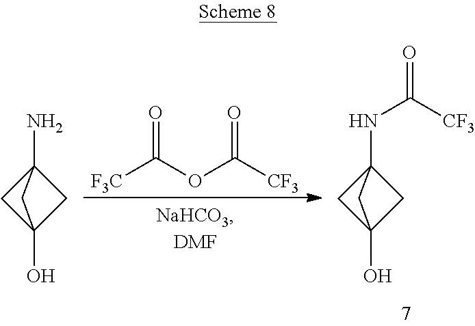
NC12CC(O)(C1)C2.[F3C]C(OC([CF3])=O)=O.N(C12CC(O)(C1)C2)C([CF3])=O
